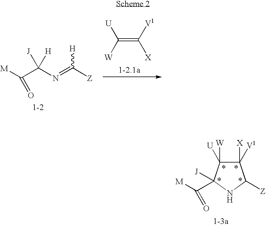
[M]C(C(N=C([Z])[H])([H])[J])=O.C(=C([V1])[X])([W])[U].C1([V1])([X])C([W])([U])C([J])(C([M])=O)NC1[Z]
